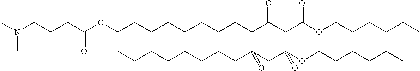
CN(CCCC(OC(CCCCCCCCC(CC(OCCCCCC)=O)=O)CCCCCCCCC(CC(OCCCCCC)=O)=O)=O)C
